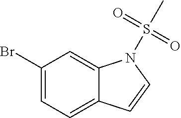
C1(Br)=CC=C2C(=C1)N(S(C)(=O)=O)C=C2
